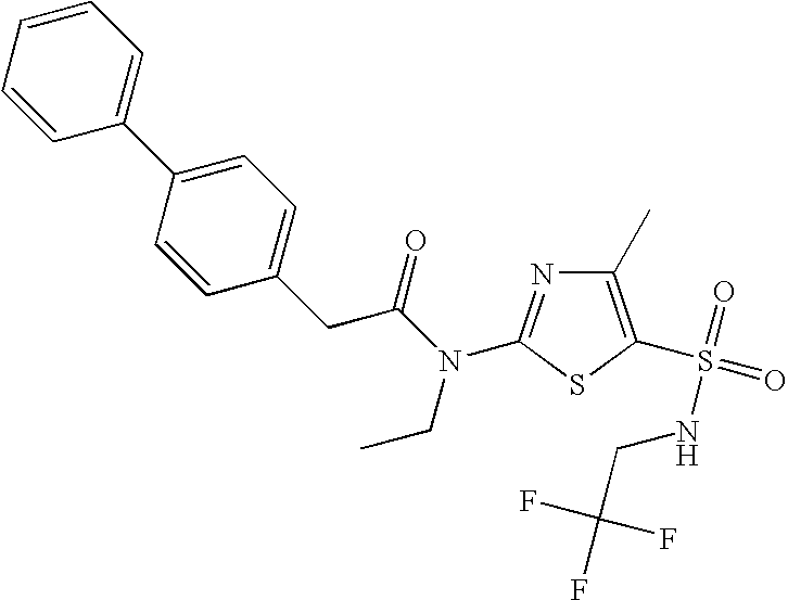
C1(C)=C(S(=O)(=O)NCC(F)(F)F)SC(N(C(CC2=CC=C(C3=CC=CC=C3)C=C2)=O)CC)=N1
